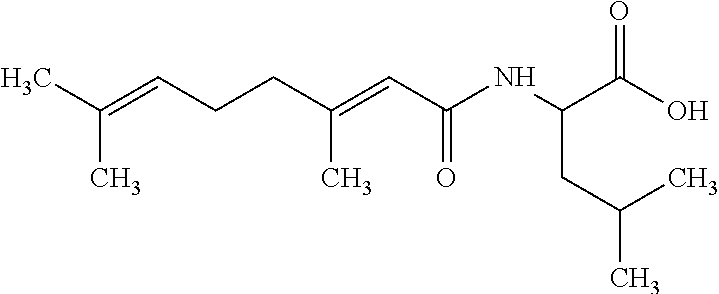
C(CC(C)C)(C(O)=O)NC(C=C(CCC=C(C)C)C)=O
